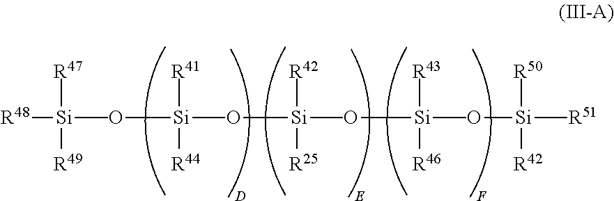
[R48][Si](O[Si](O[Si](O[Si](O[Si]([R51])(C)([R42])[R50])(C)([R46])[R43])(C)([R25])[R42])(C)([R44])[R41])(C)([R49])[R47]
